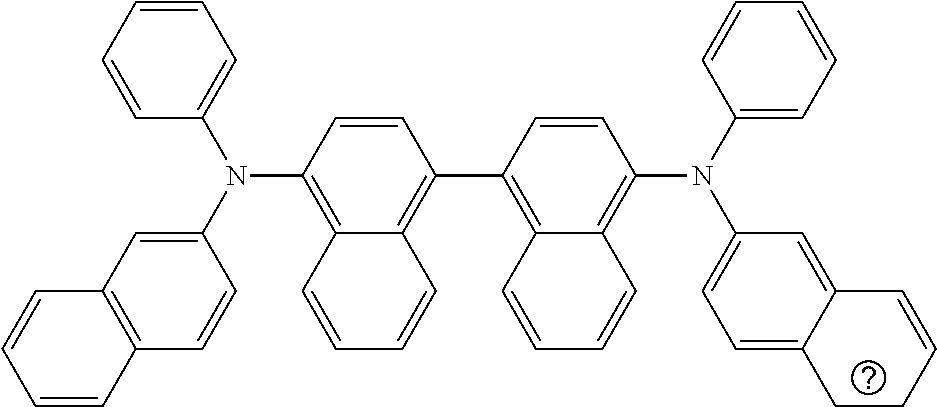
C1=CC=CC(N(C2=CC3=C(C=C2)C=CC=C3)C2=C3C(=C(C4=C5C(=C(N(C6=CC=CC=C6)C6=CC=C7C(=C6)C=CCC7)C=C4)C=CC=C5)C=C2)C=CC=C3)=C1
